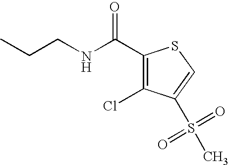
C(NCCC)(C1=C(Cl)C(S(C)(=O)=O)=CS1)=O
